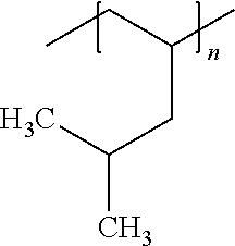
CCC(CC(C)C)C
